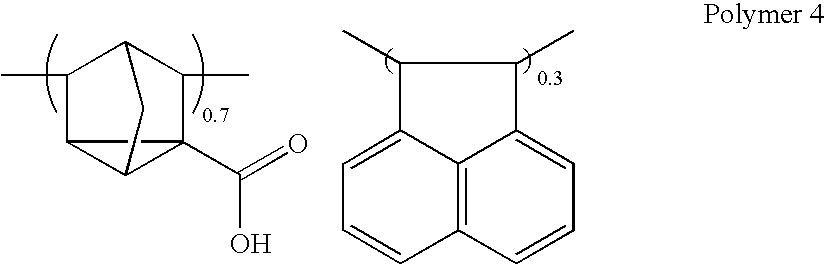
C12C3(C(=O)O)C1CC(C3C)C2C.C12=C3C=CC=C1C(C)C(C)C2=CC=C3
